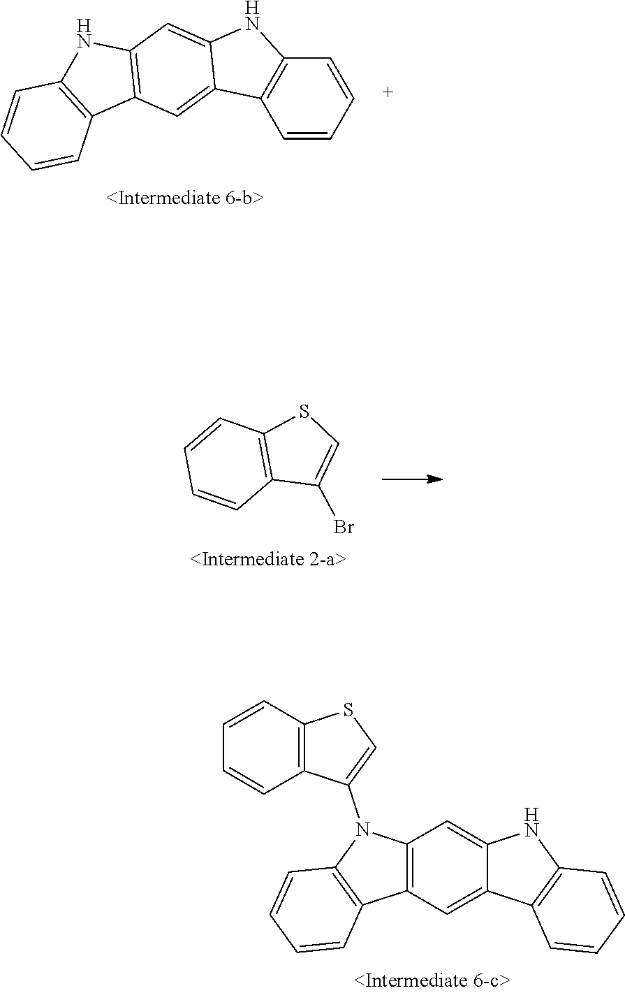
C1=CC=CC2=C1C1=CC3=C(C=C1N2)N(C1=CSC2=C1C=CC=C2)C1=C3C=CC=C1.C1=CC=CC2=C1C1=CC3=C(C=C1N2)NC1=C3C=CC=C1.C12=C(SC=C1Br)C=CC=C2
